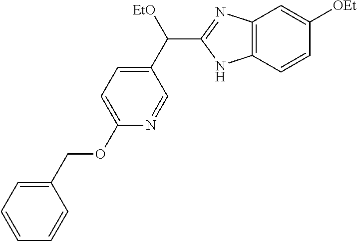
C1(C([EtO])C2=NC3=C(N2)C=CC([OEt])=C3)=CC=C(OCC2=CC=CC=C2)N=C1
